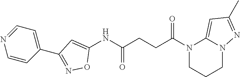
N1(C(CCC(NC2=CC(C3=CC=NC=C3)=NO2)=O)=O)CCCN2C1=CC(C)=N2
